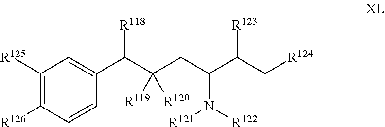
C1(C(C(CC(C(C[R124])[R123])N([R122])[R121])([R119])[R120])[R118])=CC([R125])=C([R126])C=C1
